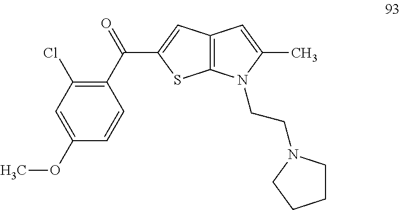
C1=C(OC)C=CC(C(=O)C2=CC3=C(S2)N(CCN2CCCC2)C(C)=C3)=C1Cl
